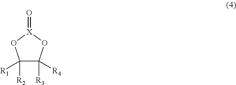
C1([R2])([R1])C([R3])([R4])O[X](=O)O1
